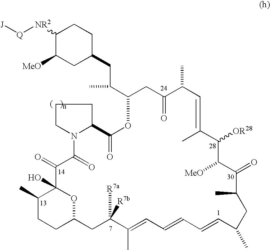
[NR2](C1C([MeO])CC(CC(C2CC(=O)C(C)C=C(C)C([OR28])C([MeO])C(=O)C(C)CC(C)C=CC=CC=C(C)C([R7a])([R7b])CC3CCC(C)C(O)(O3)C(=O)C(=O)N3CCCC3C(=O)O2)C)CC1)[Q][J]
